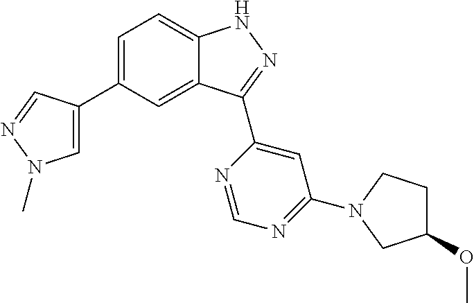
C1=C(C2=CN(C)N=C2)C=C2C(=C1)NN=C2C1=CC(N2CCC(OC)C2)=NC=N1
